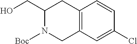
C12=C(C=C(Cl)C=C1)CN([Boc])C(CO)C2
